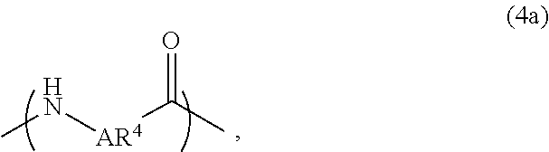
CN[AR4]C(C)=O
